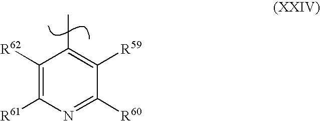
C1([R62])=C([R61])N=C([R60])C([R59])=C1C
